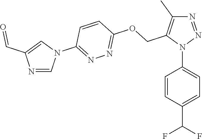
N1=NN(C2=CC=C(C(F)F)C=C2)C(COC2=NN=C(N3C=C(C=O)N=C3)C=C2)=C1C
